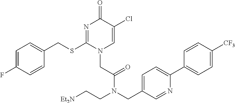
C1=C(F)C=CC(CSC2=NC(=O)C(Cl)=CN2CC(=O)N(CC2=CC=C(C3=CC=C([CF3])C=C3)N=C2)CC[Et2N])=C1
